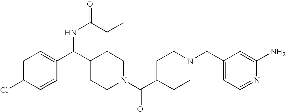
C1=C(Cl)C=CC(C(C2CCN(C(C3CCN(CC4=CC=NC(N)=C4)CC3)=O)CC2)NC(CC)=O)=C1
